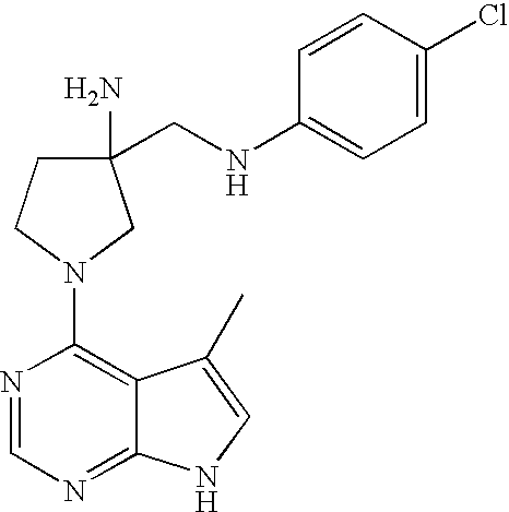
N1=CN=C2C(=C1N1CC(CNC3=CC=C(Cl)C=C3)(N)CC1)C(C)=CN2
